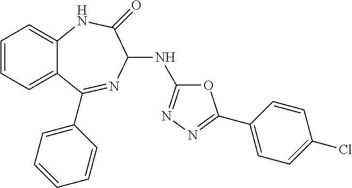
C1=CC=C2C(=C1)NC(=O)C(NC1=NN=C(C3=CC=C(Cl)C=C3)O1)N=C2C1=CC=CC=C1
